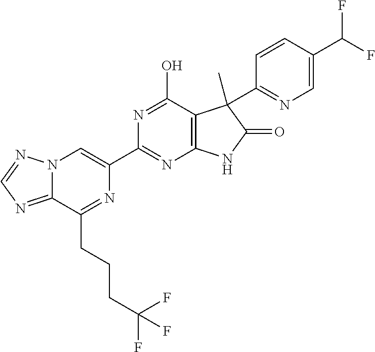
C12=NC=NN1C=C(C1=NC3=C(C(O)=N1)C(C)(C1=NC=C(C(F)F)C=C1)C(=O)N3)N=C2CCCC(F)(F)F
